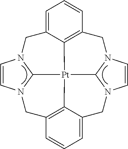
C1=C2C3=C(C=C1)CN1C=CN4C1[Pt]31C3=C(C=CC=C3C4)CN3C=CN(C2)C31
